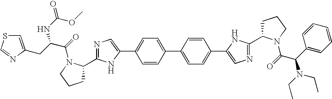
C1CCN(C(=O)C(N(CC)CC)C2=CC=CC=C2)C1C1=NC=C(C2=CC=C(C3=CC=C(C4=CN=C(C5CCCN5C(=O)C(CC5=CSC=N5)NC(=O)OC)N4)C=C3)C=C2)N1
